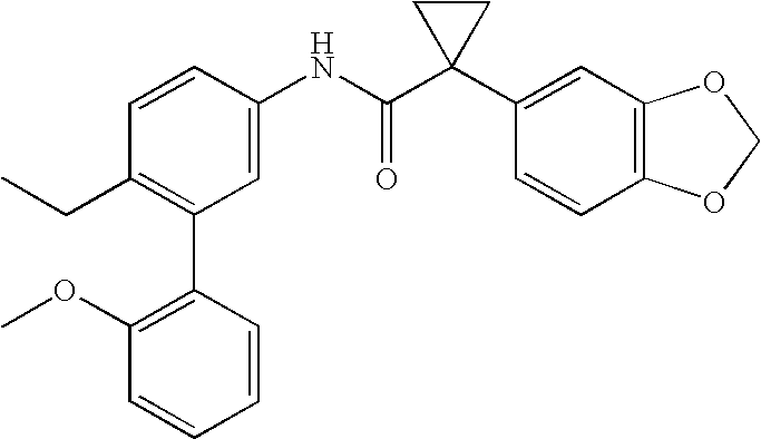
C1=CC(NC(C2(C3=CC4=C(C=C3)OCO4)CC2)=O)=CC(C2=C(OC)C=CC=C2)=C1CC
